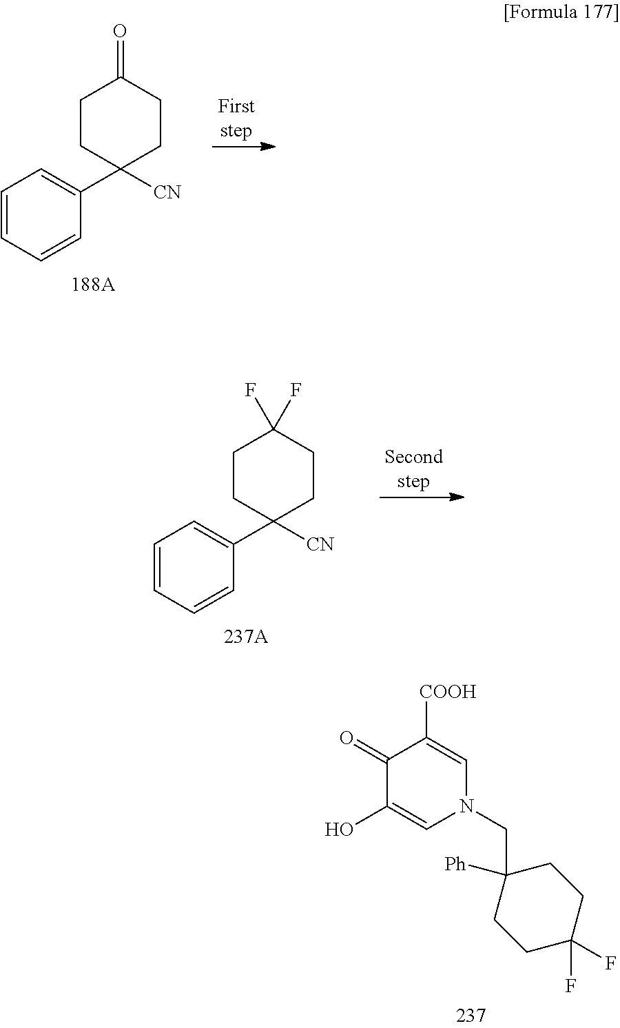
C1(=O)C(O)=CN(CC2([Ph])CCC(F)(F)CC2)C=C1[COOH].C1=CC=CC(C2([CN])CCC(=O)CC2)=C1.C1=CC=CC(C2([CN])CCC(F)(F)CC2)=C1
